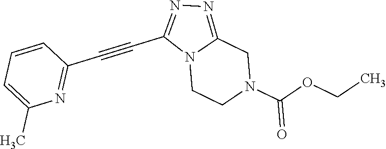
N12CCN(C(OCC)=O)CC1=NN=C2C#CC1=NC(C)=CC=C1
